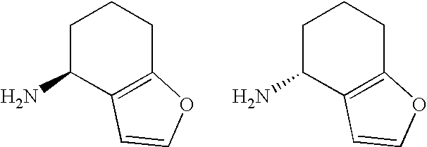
C1C(N)C2=C(CC1)OC=C2.C1C(N)C2=C(CC1)OC=C2
